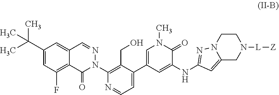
C12=C(F)C=C(C(C)(C)C)C=C1C=NN(C1=C(CO)C(C3=CN(C)C(=O)C(NC4=NN5C(=C4)CN([L][Z])CC5)=C3)=CC=N1)C2=O
